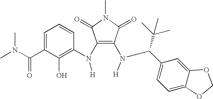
CN(C(C1=CC=CC(N(C2=C(N(C(C3=CC=C4C(=C3)OCO4)C(C)(C)C)[H])C(=O)N(C)C2=O)[H])=C1O)=O)C
